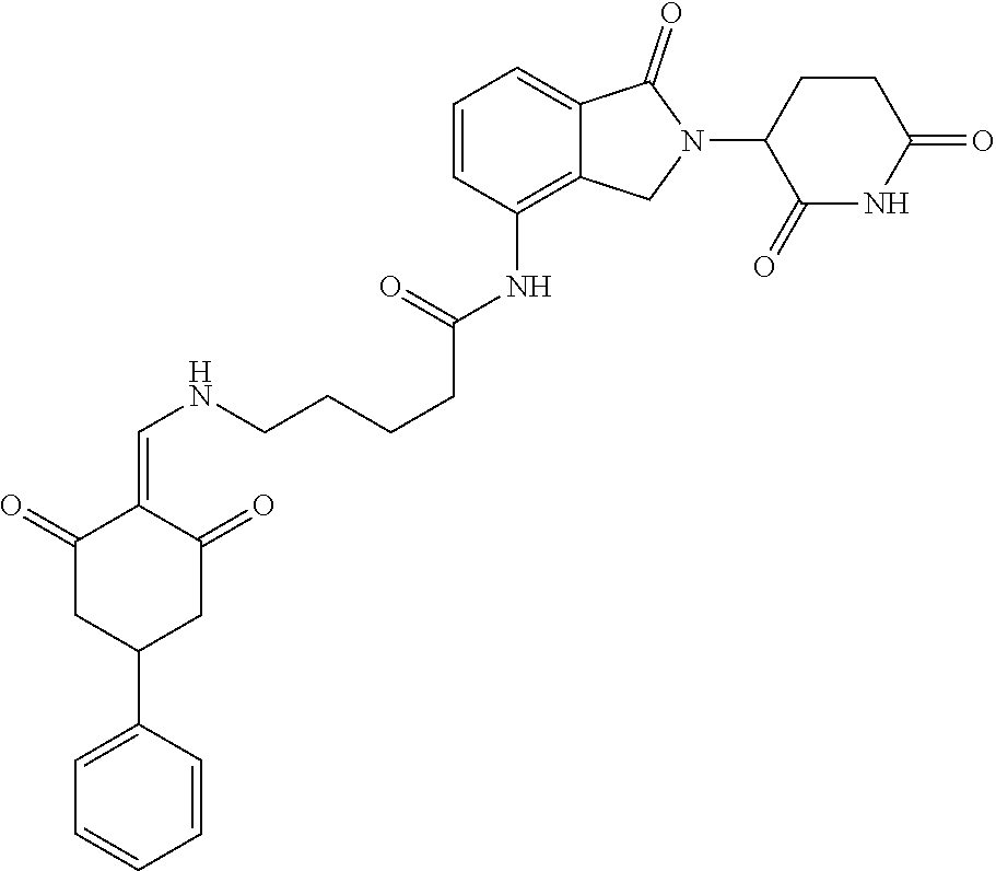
C1=CC(NC(CCCCNC=C2C(=O)CC(C3=CC=CC=C3)CC2=O)=O)=C2C(=C1)C(=O)N(C1C(=O)NC(=O)CC1)C2
